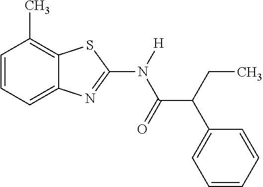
C1=CC=C2C(=C1C)SC(N([H])C(=O)C(CC)C1=CC=CC=C1)=N2
